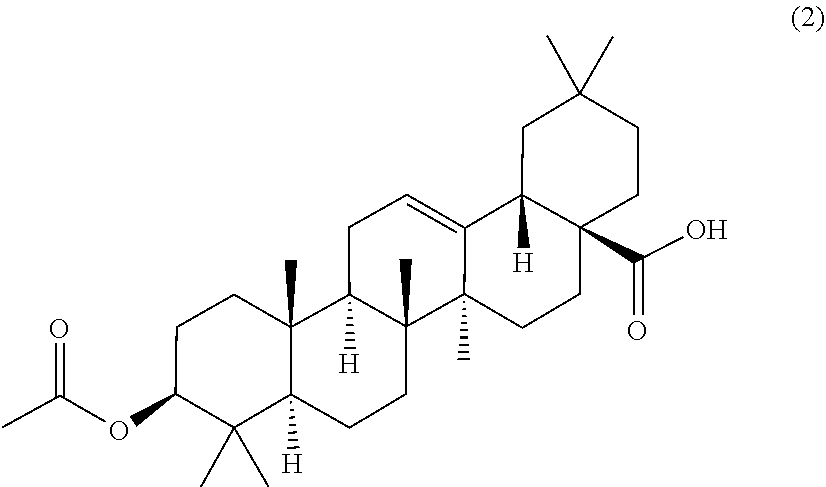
C(C)(=O)OC1C(C)(C)C2([H])CCC3(C)C([H])(CC=C4C5([H])CC(C)(C)CCC5(C(O)=O)CCC43C)C2(C)CC1
